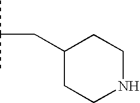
CC(C)CC1CCNCC1
